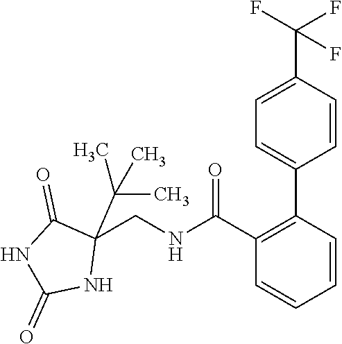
C1(C(=O)NCC2(C(C)(C)C)C(=O)NC(=O)N2)=C(C2=CC=C(C(F)(F)F)C=C2)C=CC=C1
